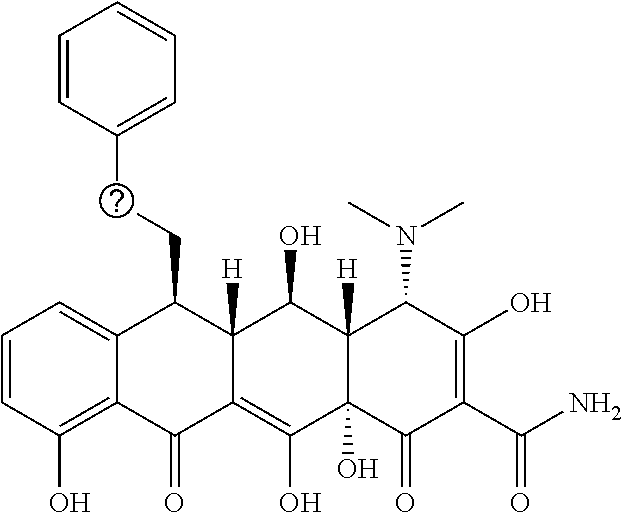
C1=CC(O)=C2C(=C1)C(CCC1=CC=CC=C1)C1([H])C(=C(O)C3(O)C([H])(C1O)C(N(C)C)C(O)=C(C(N)=O)C3=O)C2=O
